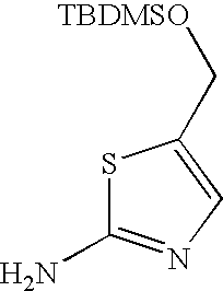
S1C(N)=NC=C1C[TBDMSO]
